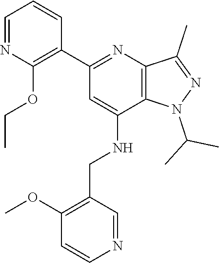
C12=C(N=C(C3=C(OCC)N=CC=C3)C=C1NCC1=C(OC)C=CN=C1)C(C)=NN2C(C)C
